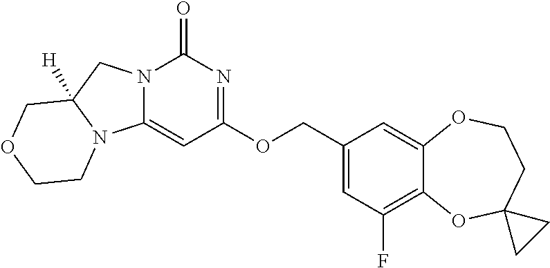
C12=C(F)C=C(COC3=NC(=O)N4C(=C3)N3C([H])(C4)COCC3)C=C1OCCC1(O2)CC1
